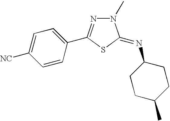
C1=CC(C2=NN(C)C(=NC3CCC(C)CC3)S2)=CC=C1[NC]
